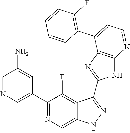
C1=NC=C(C2=NC=C3C(=C2F)C(C2=NC4=C(N2)N=CC=C4C2=C(F)C=CC=C2)=NN3)C=C1N
